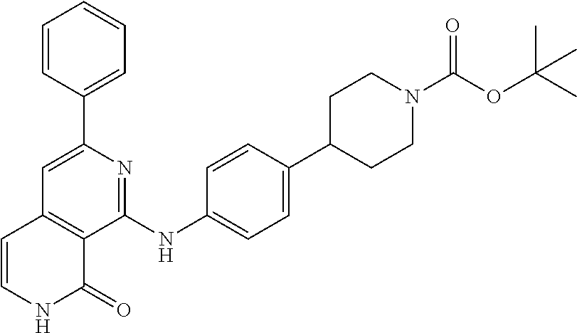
C1(C2=CC=CC=C2)=CC2=C(C(NC3=CC=C(C4CCN(C(OC(C)(C)C)=O)CC4)C=C3)=N1)C(=O)NC=C2
